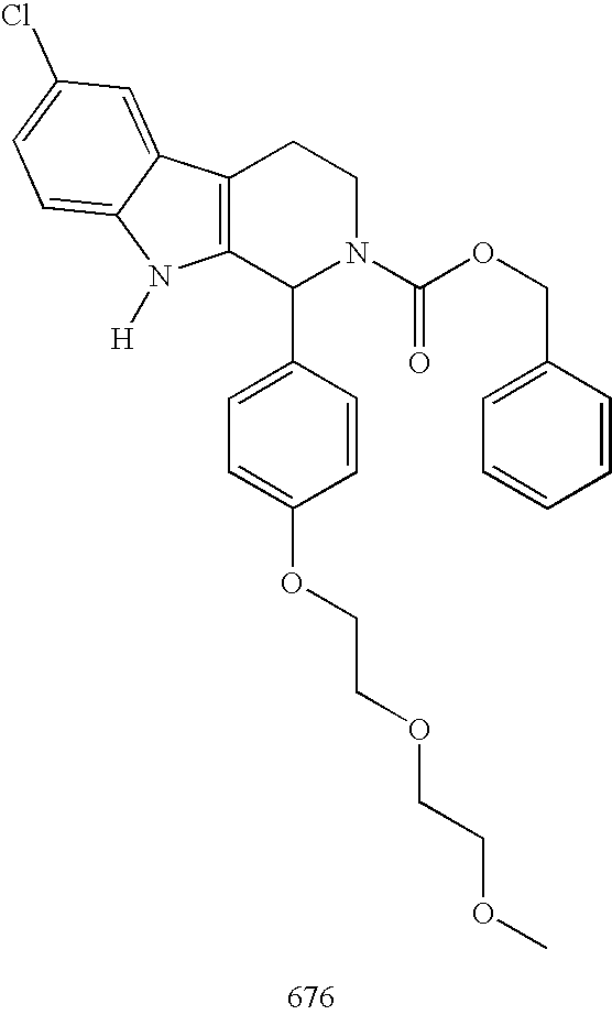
C12=C(C(C3=CC=C(OCCOCCOC)C=C3)N(C(OCC3=CC=CC=C3)=O)CC1)N([H])C1=CC=C(Cl)C=C21
